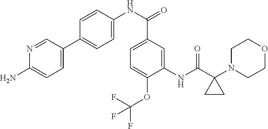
C1(NC(C2(N3CCOCC3)CC2)=O)=CC(C(NC2=CC=C(C3=CC=C(N)N=C3)C=C2)=O)=CC=C1OC(F)(F)F
